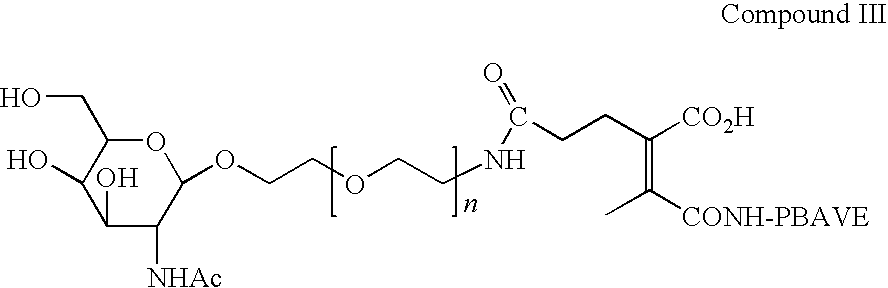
C1(O)C([NHAc])C(OCCOCCNC(CCC(=C([CONH-PBAVE])C)[CO2H])=O)OC(CO)C1O
